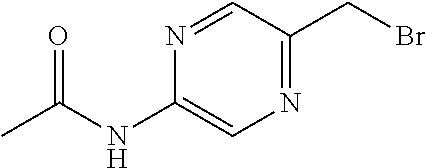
N1=C(CBr)C=NC(NC(C)=O)=C1
